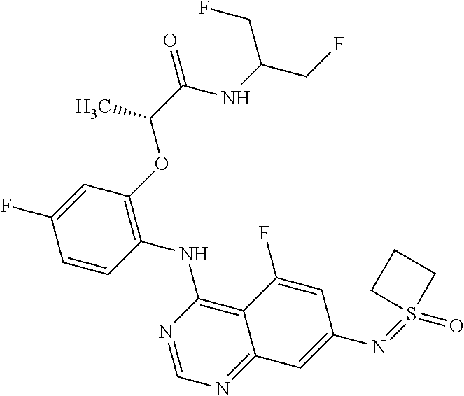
C1=CC(NC2=C3C(=NC=N2)C=C(N=S2(=O)CCC2)C=C3F)=C(OC(C(NC(CF)CF)=O)C)C=C1F
